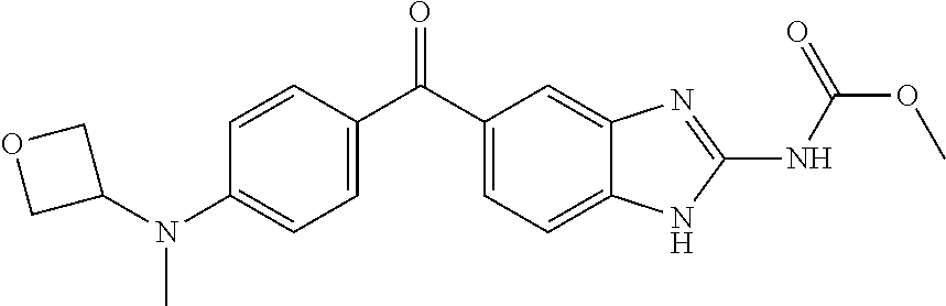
C1=C(C(C2=CC=C3C(=C2)N=C(NC(OC)=O)N3)=O)C=CC(N(C2COC2)C)=C1
